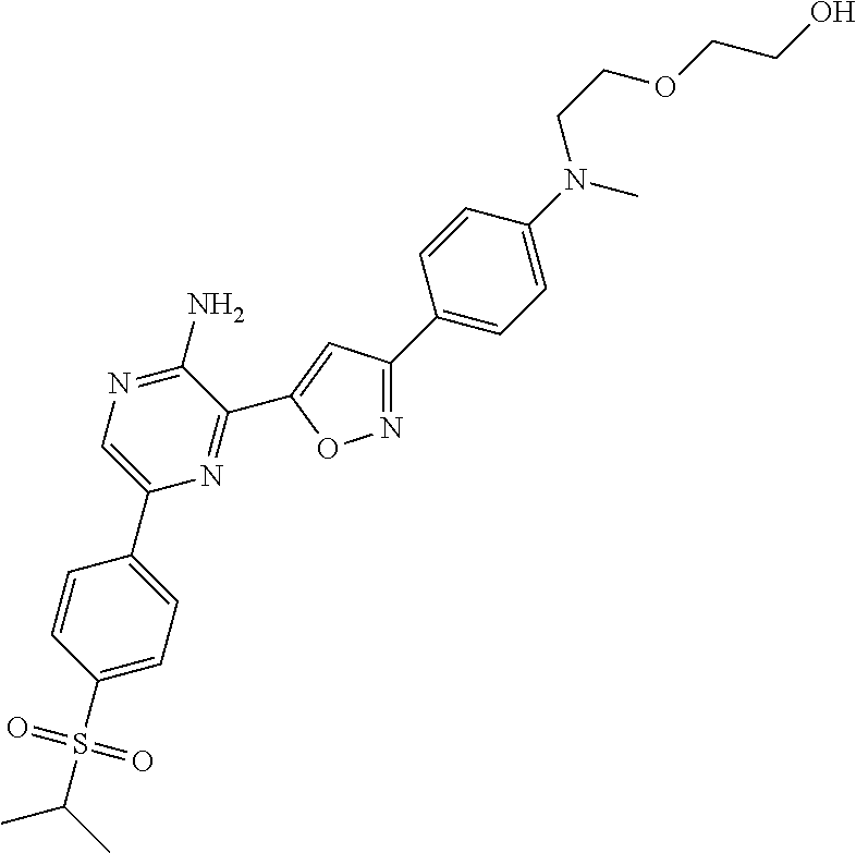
C1(S(C(C)C)(=O)=O)=CC=C(C2=CN=C(N)C(C3=CC(C4=CC=C(N(CCOCCO)C)C=C4)=NO3)=N2)C=C1
